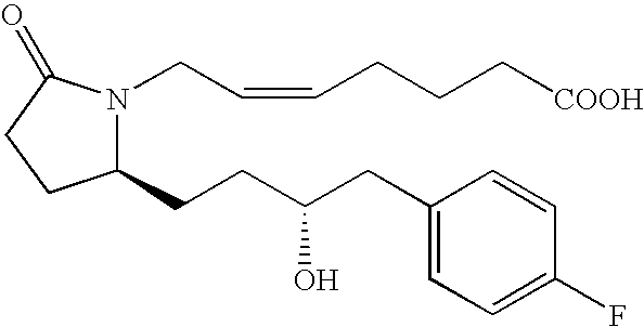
C1(CCC(CC2=CC=C(F)C=C2)O)N(CC=CCCC[COOH])C(=O)CC1
